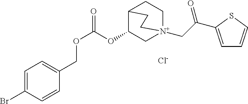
C(OC1C[N+]2(CC(=O)C3=CC=CS3)CCC1CC2)(OCC1=CC=C(Br)C=C1)=O.[Cl-]
